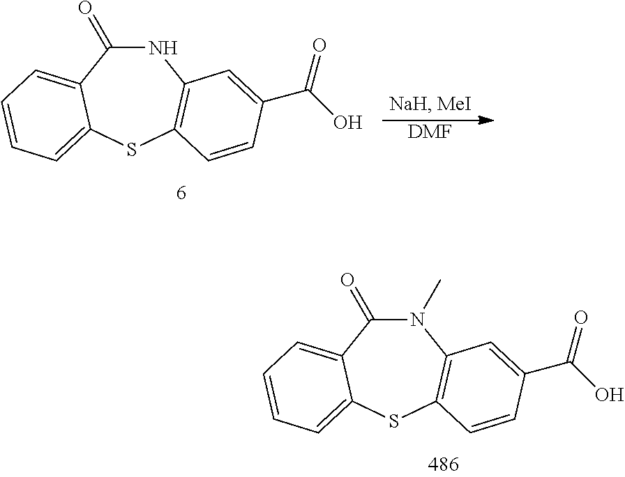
N1(C)C(=O)C2=CC=CC=C2SC2=C1C=C(C(O)=O)C=C2.N1C(=O)C2=CC=CC=C2SC2=C1C=C(C(O)=O)C=C2.[DMF]
